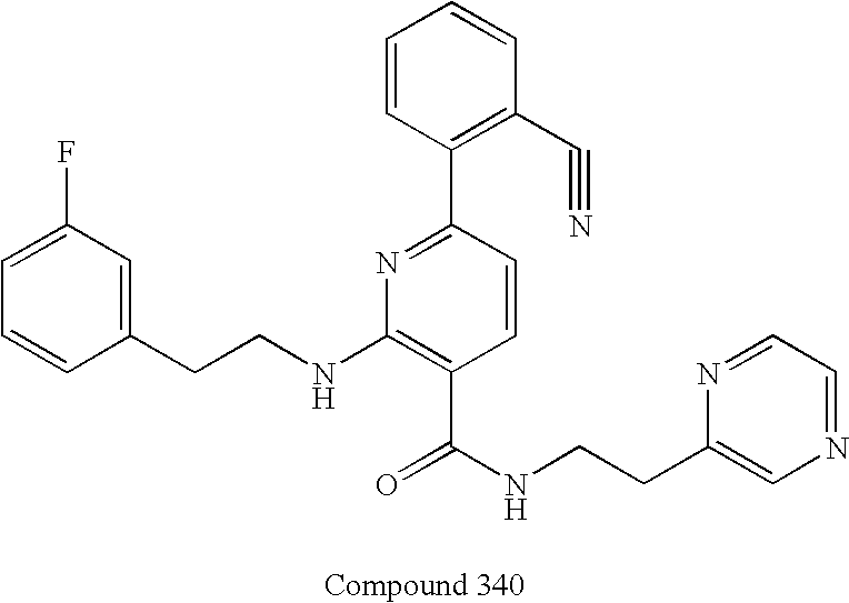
C1=CC(CCNC2=C(C(NCCC3=CN=CC=N3)=O)C=CC(C3=C(C#N)C=CC=C3)=N2)=CC(F)=C1
